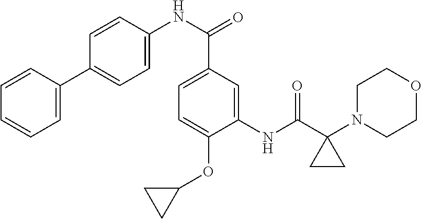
C1=CC(C2=CC=C(NC(=O)C3=CC=C(OC4CC4)C(NC(=O)C4(N5CCOCC5)CC4)=C3)C=C2)=CC=C1
